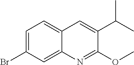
C1=C(Br)C=C2C(=C1)C=C(C(C)C)C(OC)=N2
